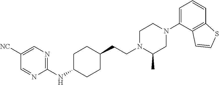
C1=C([NC])C=NC(NC2CCC(CCN3C(C)CN(C4=CC=CC5=C4C=CS5)CC3)CC2)=N1
